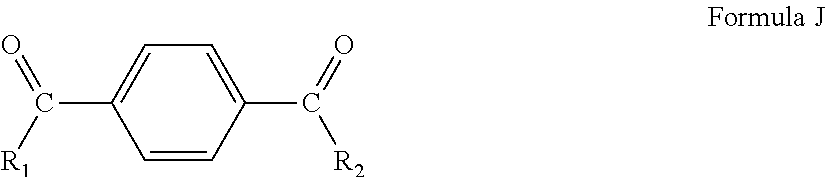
C1=CC(C([R2])=O)=CC=C1C(=O)[R1]
